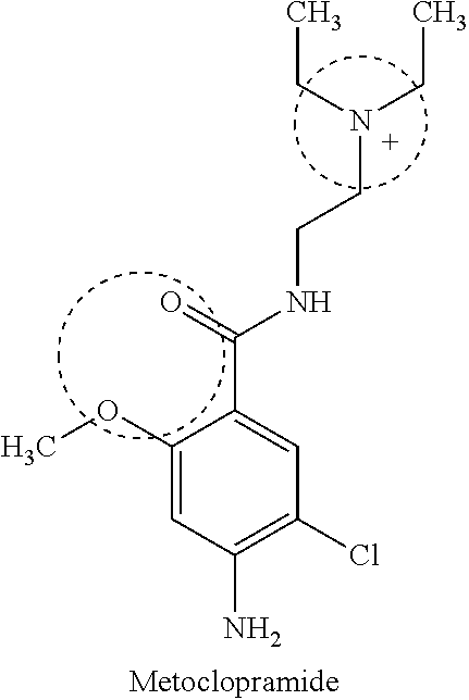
c1(OC)c(C(=O)NCCN(CC)CC)=CC(Cl)=C(N)C=1
